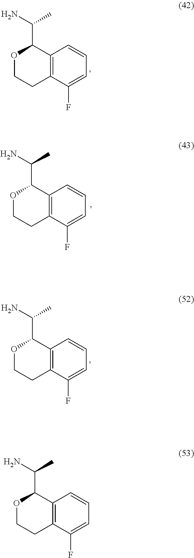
O1CCC2=C(C1C(N)C)C=CC=C2F.O1CCC2=C(C1C(N)C)C=CC=C2F.O1CCC2=C(C1C(N)C)C=CC=C2F.O1CCC2=C(C1C(N)C)C=CC=C2F
